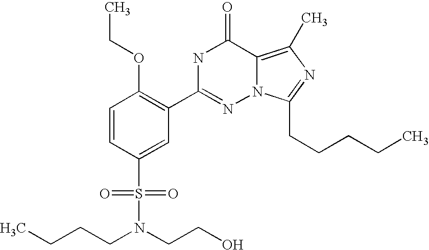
C1=CC(S(N(CCCC)CCO)(=O)=O)=CC(C2=NN3C(=C(C)N=C3CCCCC)C(=O)N2)=C1OCC
